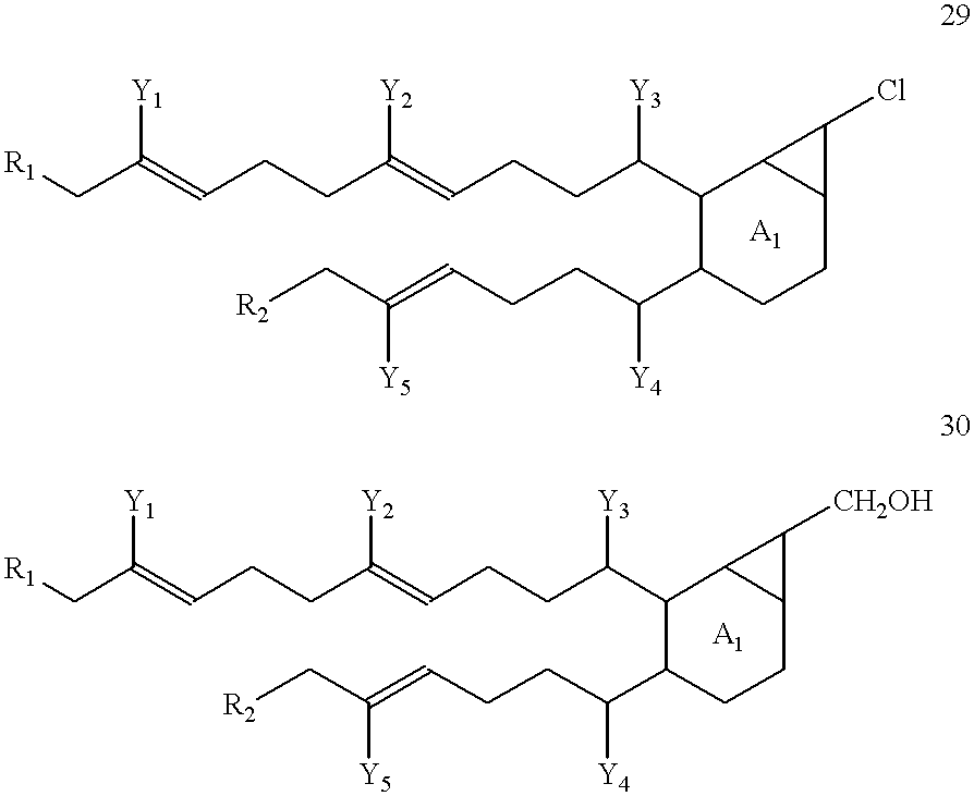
[R1]CC(=CCCC(=CCCC(C1C2C(C2Cl)CCC1C(CCC=C(C[R2])[Y5])[Y4])[Y3])[Y2])[Y1].[R1]CC(=CCCC(=CCCC(C1C2C(C2[CH2OH])CCC1C(CCC=C(C[R2])[Y5])[Y4])[Y3])[Y2])[Y1]
